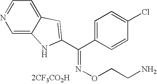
C12=CC=NC=C1NC(C(C1=CC=C(Cl)C=C1)=NOCCN)=C2.[2CF3CO2H]
